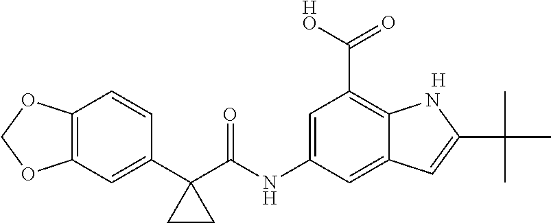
C1(C2(C(NC3=CC(C([HO])=O)=C4C(=C3)C=C(C(C)(C)C)N4)=O)CC2)=CC2=C(C=C1)OCO2.[H]
